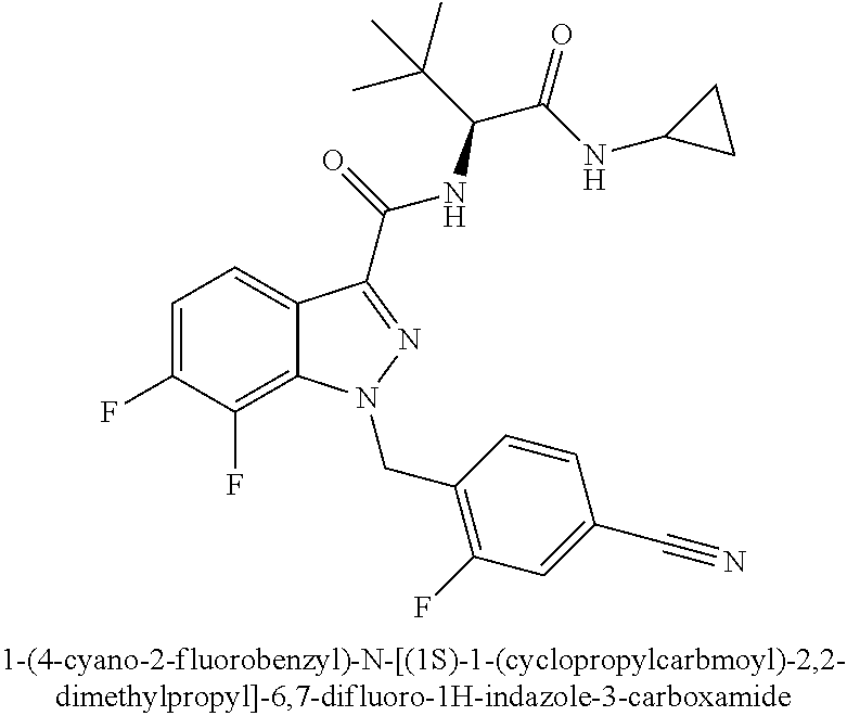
C1=C(F)C(F)=C2C(=C1)C(C(=O)NC(C(C)(C)C)C(=O)NC1CC1)=NN2CC1=C(F)C=C(C#N)C=C1
